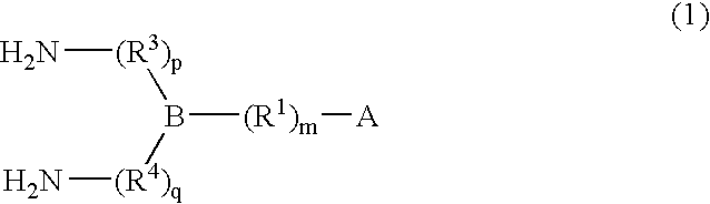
N[(R3)p]B([(R4)q]N)[(R1)m][A]
